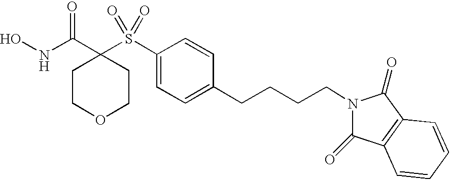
C1(S(C2(C(NO)=O)CCOCC2)(=O)=O)=CC=C(CCCCN2C(=O)C3=C(C2=O)C=CC=C3)C=C1
